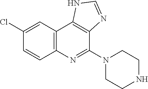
C1(Cl)=CC2=C(C=C1)N=C(N1CCNCC1)C1=C2NC=N1
